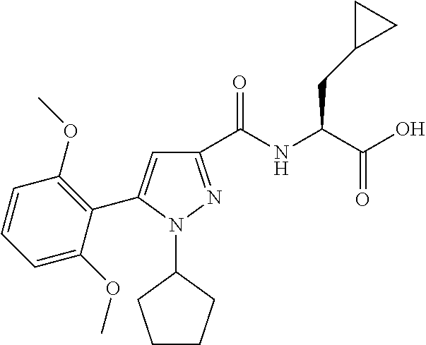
C1(C(NC(C(O)=O)CC2CC2)=O)=NN(C2CCCC2)C(C2=C(OC)C=CC=C2OC)=C1
